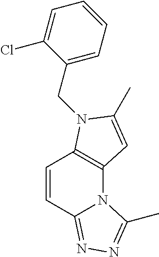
C1=CC2=NN=C(C)N2C2=C1N(CC1=CC=CC=C1Cl)C(C)=C2
